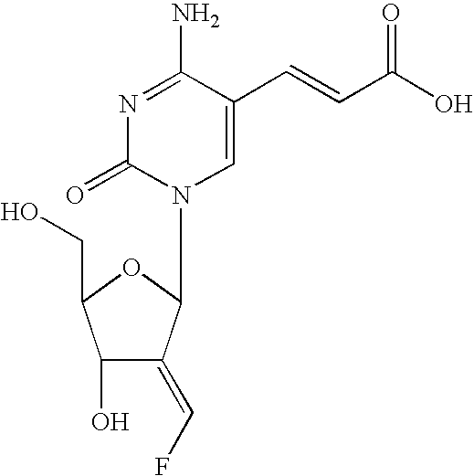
N1=C(N)C(C=CC(O)=O)=CN(C2C(=CF)C(O)C(CO)O2)C1=O
